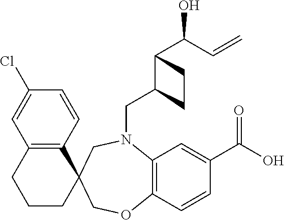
C12=C(C=CC(Cl)=C1)C1(CCC2)COC2=C(N(CC3C(C(C=C)O)CC3)C1)C=C(C(O)=O)C=C2
